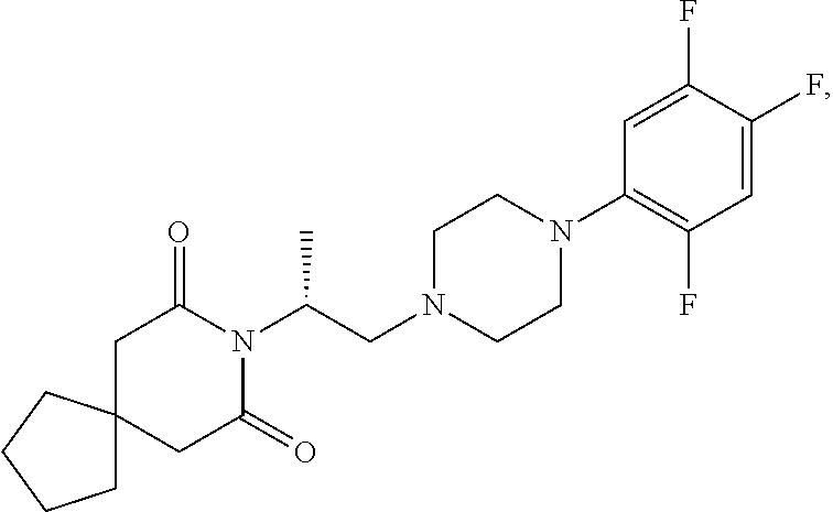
C1C2(CCC1)CC(=O)N(C(CN1CCN(C3=C(F)C=C(F)C(F)=C3)CC1)C)C(=O)C2
